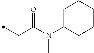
C(C(N(C1CCCCC1)C)=O)C
